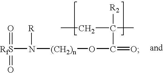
[RfS](=O)(N([R])[(CH2)n]OC(C(C)(CC)[R2])=O)=O
